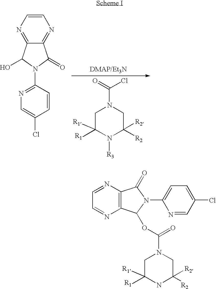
O=C(Cl)N1CC([R1])([R1])N([R3])C([R2])([R2])C1.C1=CN=C2C(=N1)C(=O)N(C1=NC=C(Cl)C=C1)C2O.C1=NC2=C(N=C1)C(OC(=O)N1CC([R1])([R1])NC([R2])([R2])C1)N(C1=CC=C(Cl)C=N1)C2=O
